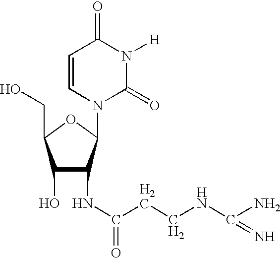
C1(O)C(NC(CCNC(N)=N)=O)C(N2C(=O)N([H])C(=O)C=C2)OC1CO
